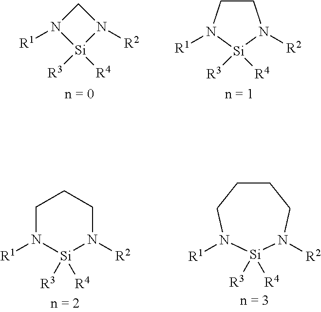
N1([R1])[Si]([R3])([R4])N([R2])C1.C1CN([R1])[Si]([R3])([R4])N1[R2].C1N([R1])[Si]([R3])([R4])N([R2])CC1.C1CCN([R1])[Si]([R3])([R4])N([R2])C1
